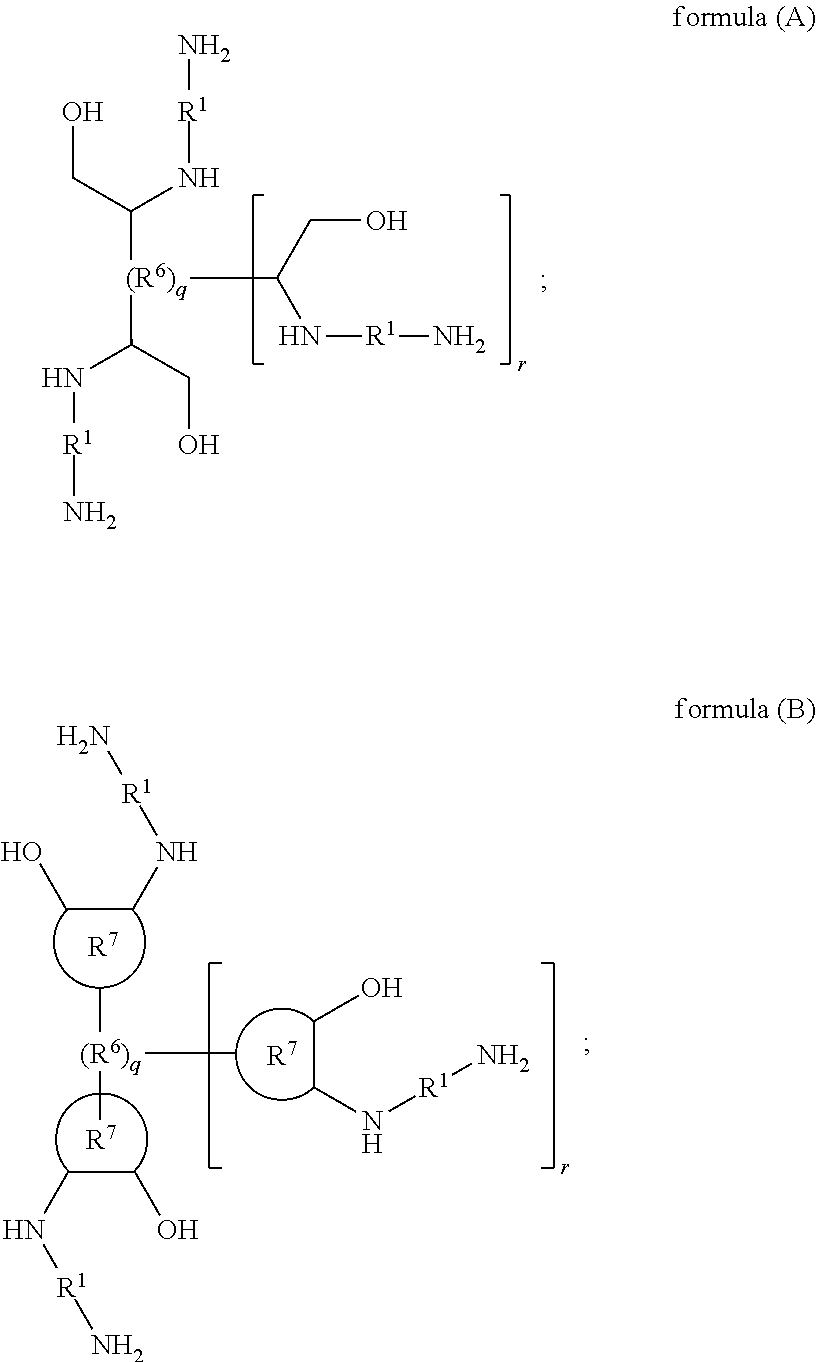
OCC([(R6)q](C(N[R1]N)CO)C(N[R1]N)CO)N[R1]N.[R1](NCCO)N.[R1](NCCO)N.[R7].C[(R6)q](C)C.[R7].[R1](NCCO)N.[R7]
